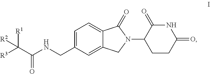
[R1]C([R3])(C(NCC1=CC=C2C(=C1)CN(C1CCC(=O)NC1=O)C2=O)=O)[R2]
